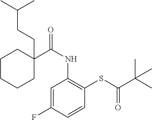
C1=C(F)C=CC(SC(C(C)(C)C)=O)=C1NC(=O)C1(CCC(C)C)CCCCC1
